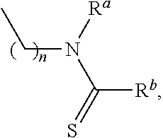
C(N([Ra])C(=S)[Rb])C
